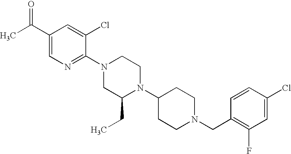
C1(Cl)=CC(F)=C(CN2CCC(N3C(CC)CN(C4=NC=C(C(C)=O)C=C4Cl)CC3)CC2)C=C1
